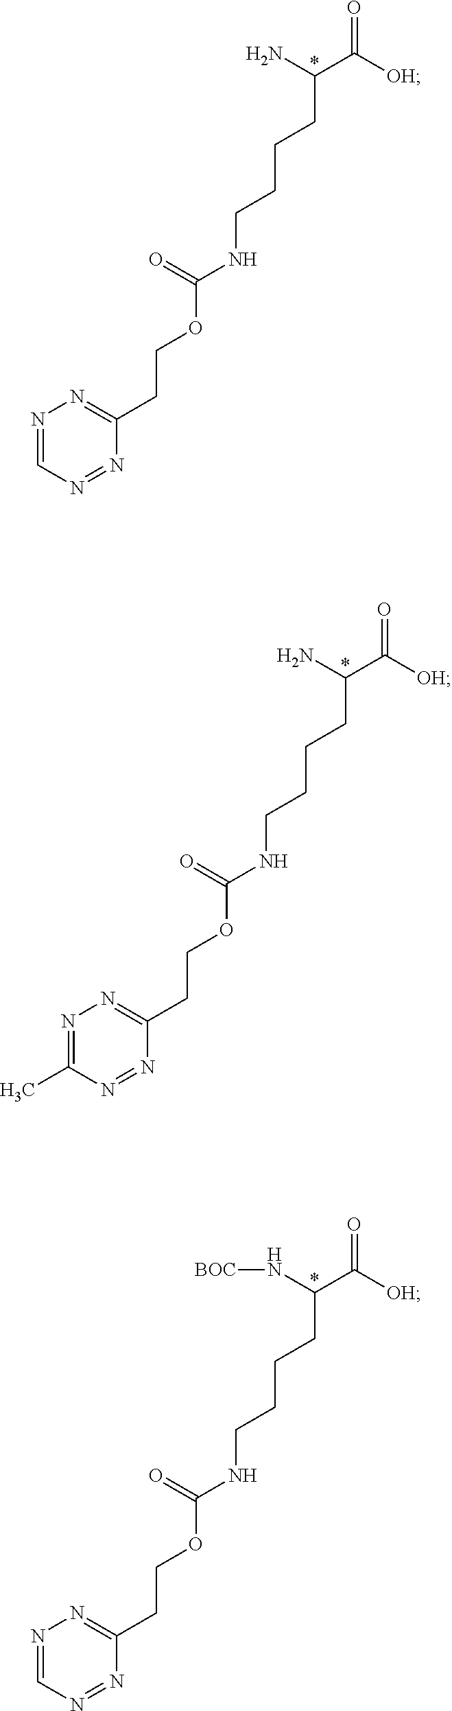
N1=CN=NC(CCOC(NCCCCC(C([OH])=O)N)=O)=N1.N1=C(C)N=NC(CCOC(NCCCCC(C([OH])=O)N)=O)=N1.N1=CN=NC(CCOC(NCCCCC(C([OH])=O)N[BOC])=O)=N1
